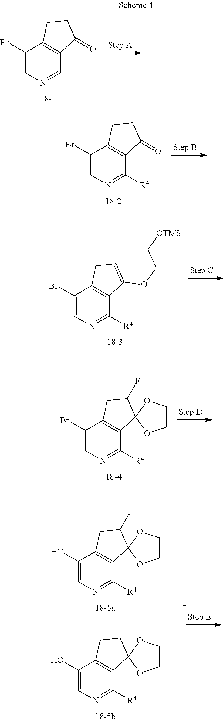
C1(Br)=CN=CC2=C1CCC2=O.C1(Br)=CN=C([R4])C2=C1CCC2=O.C1(Br)=CN=C([R4])C2=C1CC=C2OCC[OTMS].C1(Br)=CN=C([R4])C2=C1CC(F)C21OCCO1.C1(O)=CN=C([R4])C2=C1CCC21OCCO1.C1(O)=CN=C([R4])C2=C1CC(F)C21OCCO1
